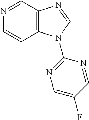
C1=NC=CC2=C1N=CN2C1=NC=C(F)C=N1
